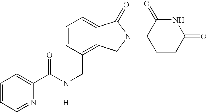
C(N(CC1=C2C(=CC=C1)C(=O)N(C1CCC(=O)NC1=O)C2)[H])(=O)C1=CC=CC=N1
